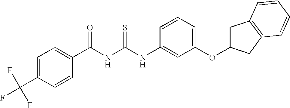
C1=CC(C(F)(F)F)=CC=C1C(NC(NC1=CC(OC2CC3=C(C2)C=CC=C3)=CC=C1)=S)=O
